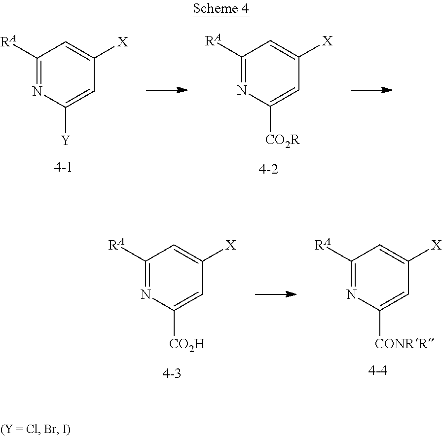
C1([RA])=NC([Y])=CC([X])=C1.C1([RA])=NC([CO2R])=CC([X])=C1.C1([RA])=NC([CONRR])=CC([X])=C1.C1([RA])=NC([CO2H])=CC([X])=C1
